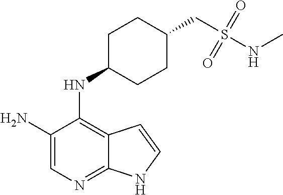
C1(N)=CN=C2C(=C1NC1CCC(CS(NC)(=O)=O)CC1)C=CN2
